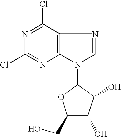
OC1C(O)C(CO)OC1N1C=NC2=C1N=C(Cl)N=C2Cl
